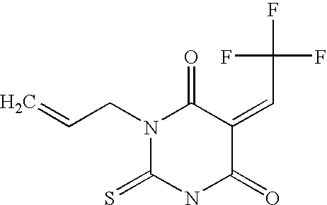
C(N1C(=O)C(=CC(F)(F)F)C(=O)NC1=S)C=C
